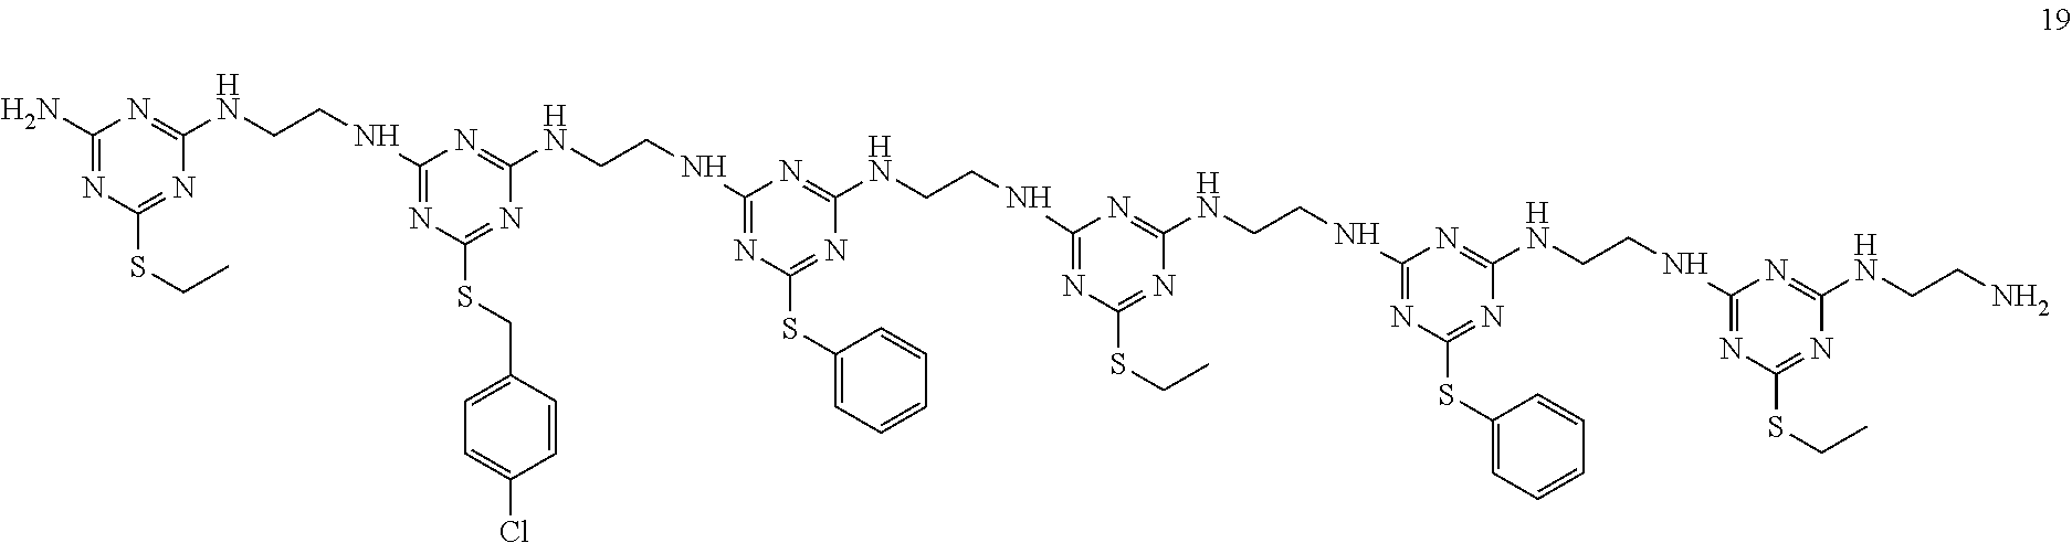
C1(N)=NC(SCC)=NC(NCCNC2=NC(SCC3=CC=C(Cl)C=C3)=NC(NCCNC3=NC(SC4=CC=CC=C4)=NC(NCCNC4=NC(SCC)=NC(NCCNC5=NC(SC6=CC=CC=C6)=NC(NCCNC6=NC(SCC)=NC(NCCN)=N6)=N5)=N4)=N3)=N2)=N1
